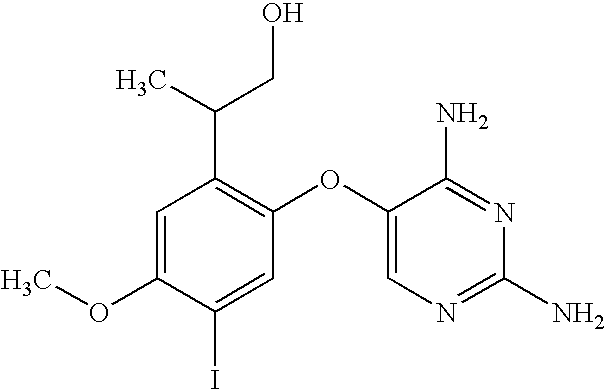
C1=C(OC)C(I)=CC(OC2=CN=C(N)N=C2N)=C1C(C)CO
